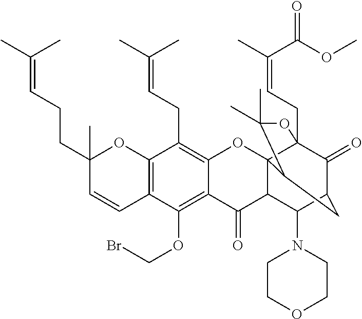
C12=C(C=CC(CCC=C(C)C)(C)O1)C(OCBr)=C1C(=C2CC=C(C)C)OC23C4(CC=C(C)C(OC)=O)C(=O)C(CC2C(C)(C)O4)C(N2CCOCC2)C3C1=O
